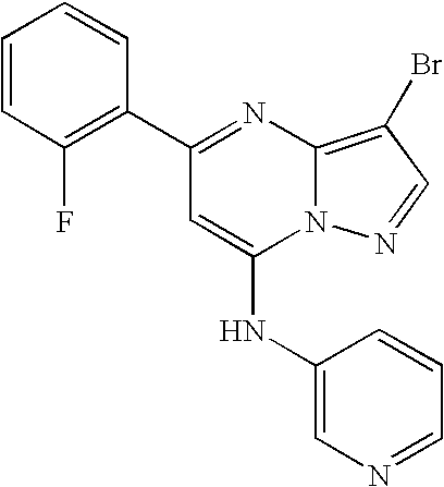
C1=CC(F)=C(C2=NC3=C(Br)C=NN3C(NC3=CN=CC=C3)=C2)C=C1
